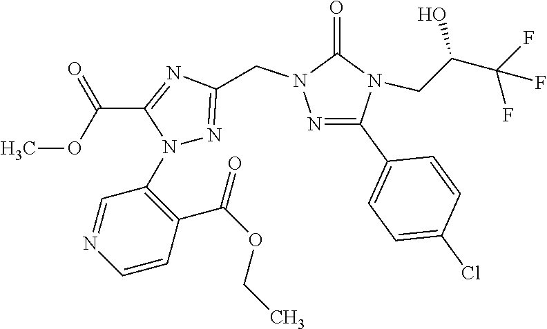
N1(C2=C(C(=O)OCC)C=CN=C2)N=C(CN2N=C(C3=CC=C(Cl)C=C3)N(CC(C(F)(F)F)O)C2=O)N=C1C(OC)=O
